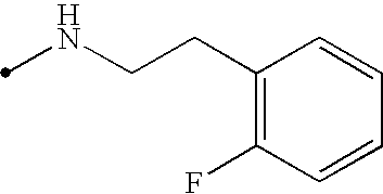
N(CCC1=C(F)C=CC=C1)C
